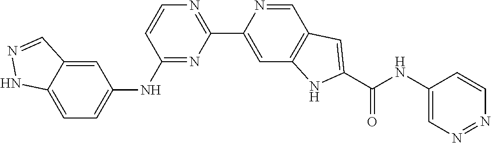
C1(NC2=CC=C3C(=C2)C=NN3)=NC(C2=CC3=C(C=N2)C=C(C(NC2=CN=NC=C2)=O)N3)=NC=C1
